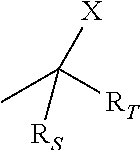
CC([RT])([X])[RS]
